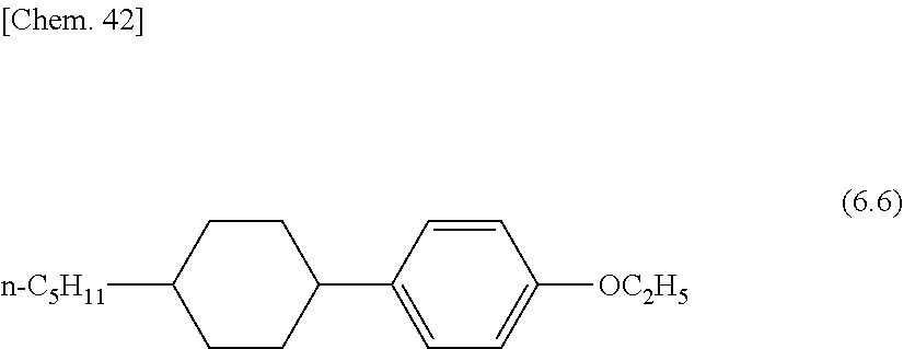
[n-C5H11]C1CCC(C2=CC=C([OC2H5])C=C2)CC1
